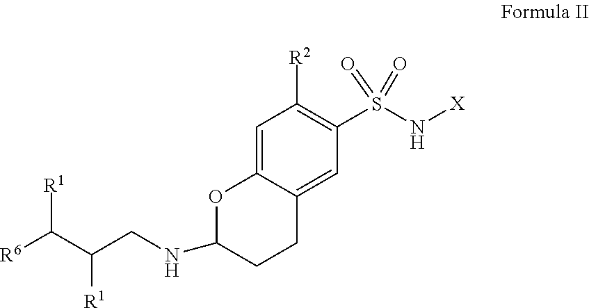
C1=C2C(=CC(S(N[X])(=O)=O)=C1[R2])CCC(NCC([R1])C([R6])[R1])O2
